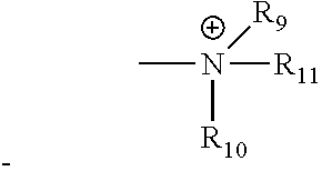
C[N+]([R11])([R9])[R10]
